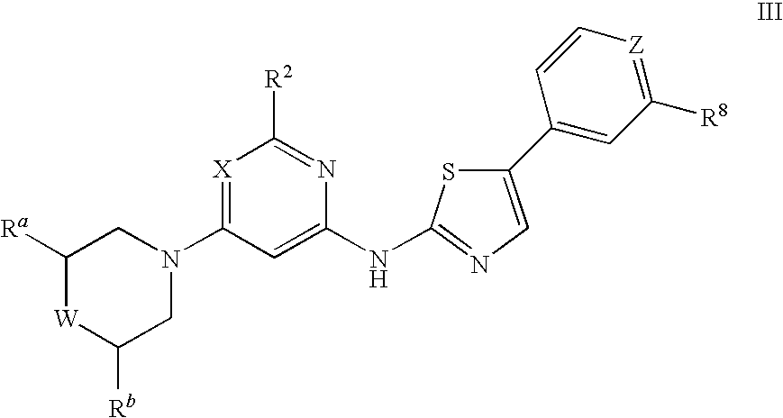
[X]1=C(N2CC([Ra])[W]C([Rb])C2)C=C(NC2=NC=C(C3=CC([R8])=[Z]C=C3)S2)N=C1[R2]
